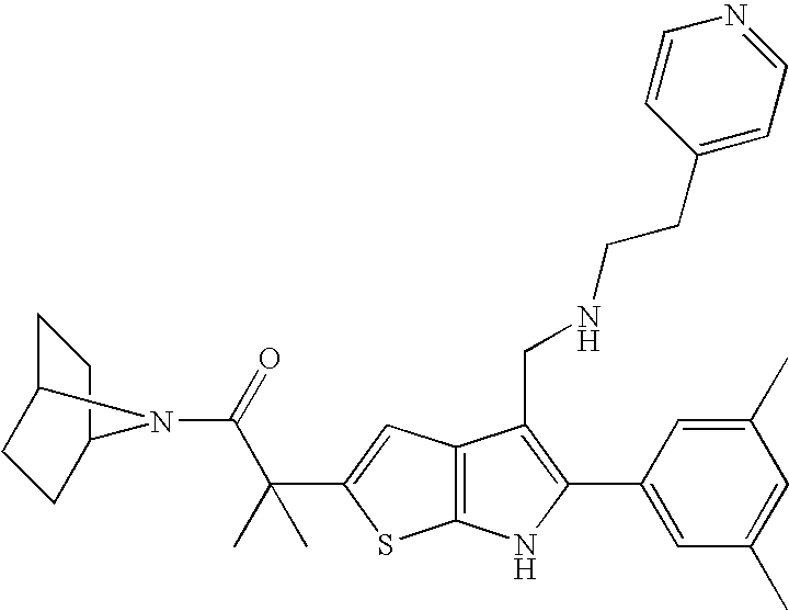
C1C2CCC(C1)N2C(=O)C(C1=CC2=C(S1)NC(C1=CC(C)=CC(C)=C1)=C2CNCCC1=CC=NC=C1)(C)C
